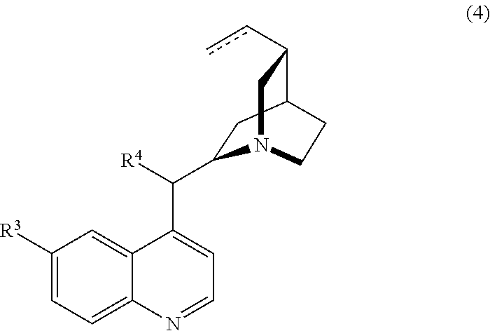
C1(C([R4])C2=CC=NC3=CC=C([R3])C=C32)CC2C(cc)CN1CC2
